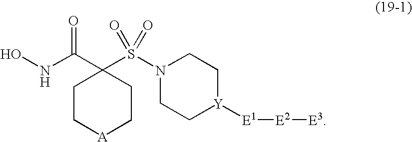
ONC(C1(S(N2CC[Y]([E1][E2][E3])CC2)(=O)=O)CC[A]CC1)=O
